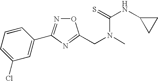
C1=CC(C2=NOC(CN(C)C(=S)NC3CC3)=N2)=CC(Cl)=C1
